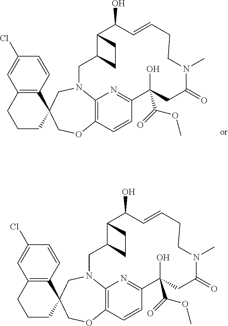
C12=C(C=CC(Cl)=C1)C1(CCC2)CN2C3=C(C=CC(=N3)C(O)(C(=O)OC)CC(=O)N(C)CCC=CC(O)C3C(C2)CC3)OC1.C12=C(C=CC(Cl)=C1)C1(CCC2)CN2C3=C(C=CC(=N3)C(O)(C(=O)OC)CC(=O)N(C)CCC=CC(O)C3C(C2)CC3)OC1
